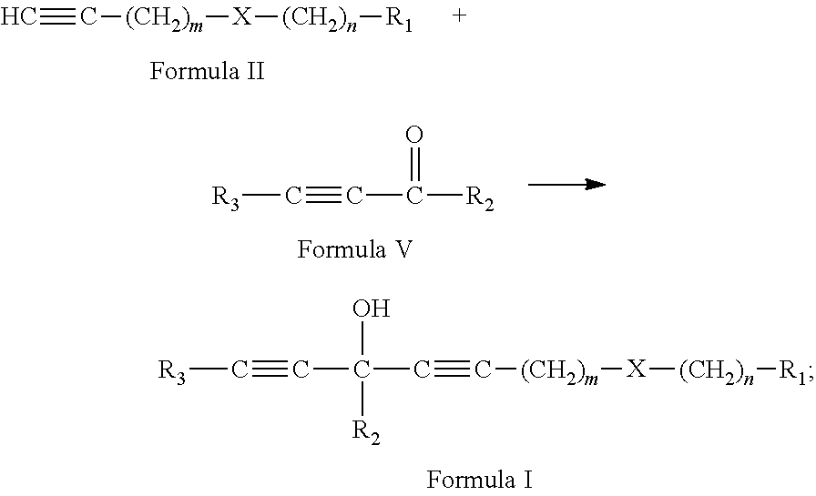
C(#CC(C#C[(CH2)m][X][(CH2)n][R1])(O)[R2])[R3].C#C[(CH2)m][X][(CH2)n][R1].C(#CC([R2])=O)[R3]
